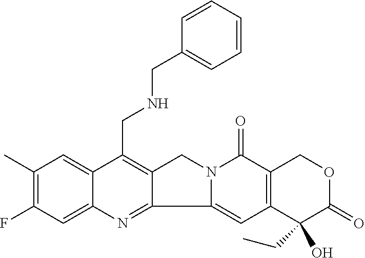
C1(C)=C(F)C=C2C(=C1)C(CNCC1=CC=CC=C1)=C1C(=N2)C2=CC3=C(C(=O)N2C1)COC(=O)C3(CC)O
